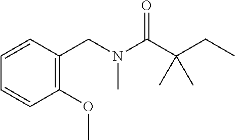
C1=CC(CN(C(C(CC)(C)C)=O)C)=C(OC)C=C1
